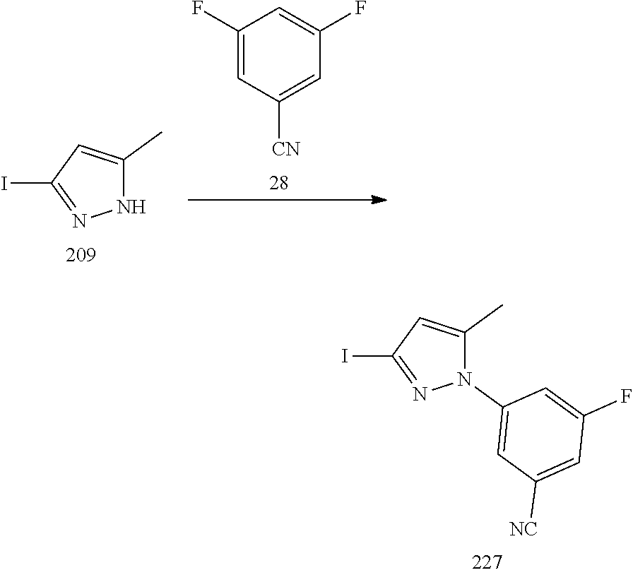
N1C(C)=CC(I)=N1.C1(F)=CC([CN])=CC(F)=C1.N1(C2=CC([NC])=CC(F)=C2)C(C)=CC(I)=N1
